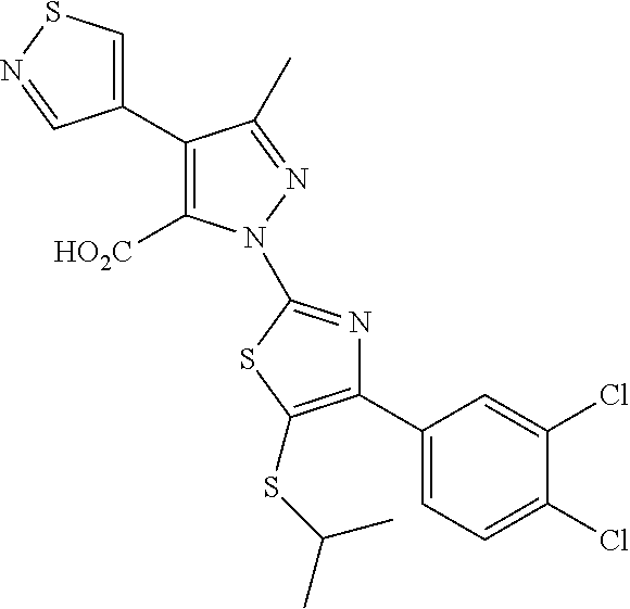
C1(C2=C([HO2C])N(C3=NC(C4=CC=C(Cl)C(Cl)=C4)=C(SC(C)C)S3)N=C2C)=CSN=C1
